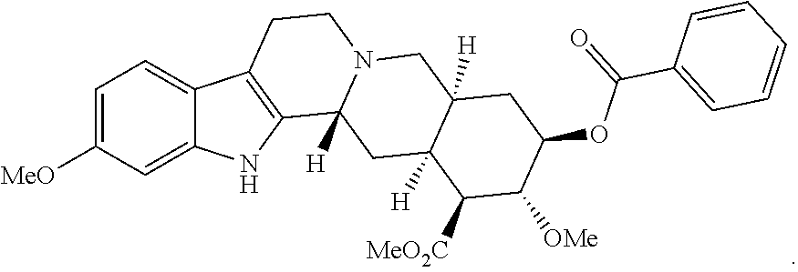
C1([MeO])=CC=C2C(=C1)NC1=C2CCN2C1([H])CC1([H])C([H])(C2)CC(OC(=O)C2=CC=CC=C2)C([OMe])C1[MeO2C]
